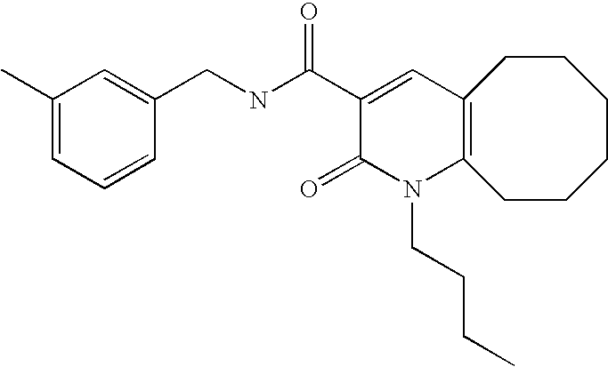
C1(CNC(C2=CC3=C(N(CCCC)C2=O)CCCCCC3)=O)=CC(C)=CC=C1
